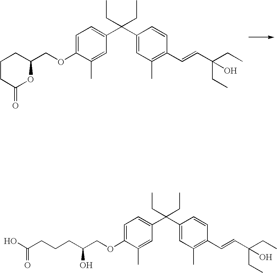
C1=C(OCC2OC(=O)CCC2)C(C)=CC(C(C2=CC(C)=C(C=CC(CC)(CC)O)C=C2)(CC)CC)=C1.C1=C(OCC(O)CCCC(O)=O)C(C)=CC(C(C2=CC(C)=C(C=CC(CC)(CC)O)C=C2)(CC)CC)=C1
